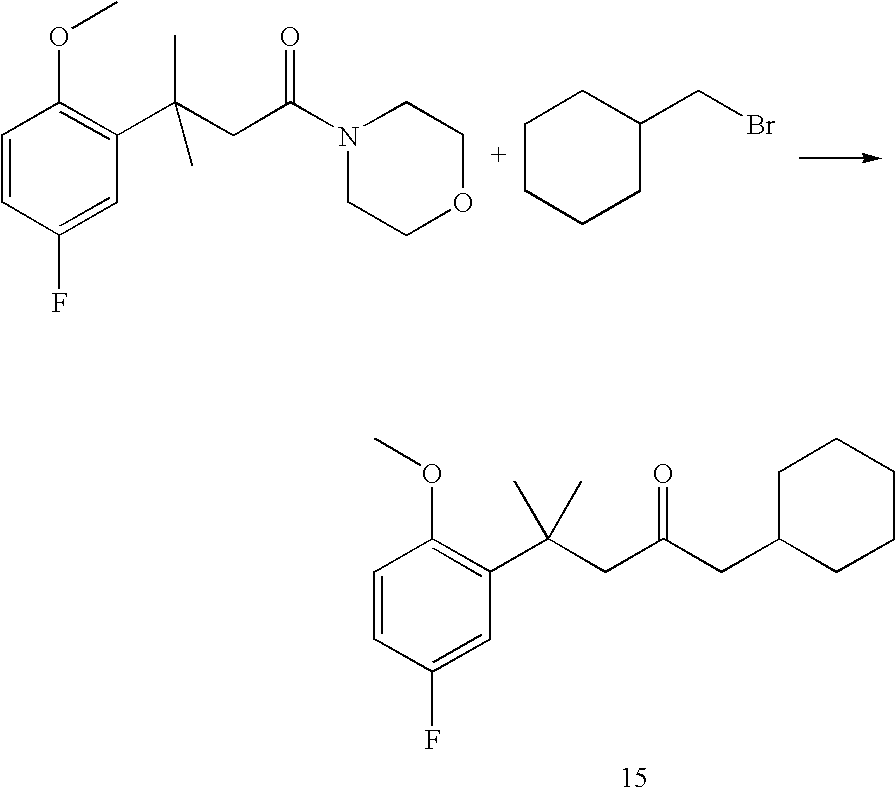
C1=CC(F)=CC(C(C)(CC(=O)N2CCOCC2)C)=C1OC.C1CCCC(CBr)C1.C1=CC(F)=CC(C(C)(CC(=O)CC2CCCCC2)C)=C1OC
